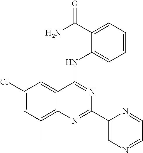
C1(Cl)=CC(C)=C2C(=C1)C(NC1=CC=CC=C1C(N)=O)=NC(C1=CN=CC=N1)=N2
